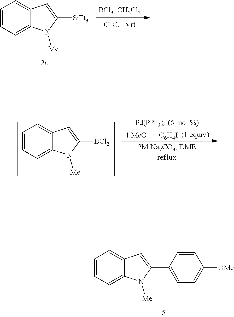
C1=CC=C2C(=C1)C=C(C1=CC=C([OMe])C=C1)N2[Me].C1=CC=C2C(=C1)C=C([SiEt3])N2[Me].C1=CC=C2C(=C1)C=C([BCl2])N2[Me].[4-MeO][C6H4I].[(1 equiv)]
